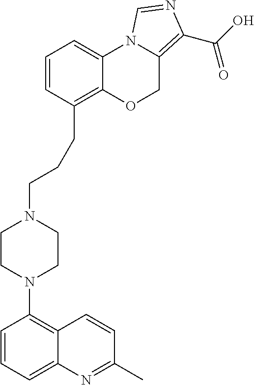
C1(N2CCN(CCCC3=C4C(=CC=C3)N3C(=C(C(O)=O)N=C3)CO4)CC2)=C2C(=CC=C1)N=C(C)C=C2
